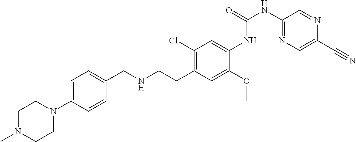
C1=C(N2CCN(C)CC2)C=CC(CNCCC2=C(Cl)C=C(NC(NC3=NC=C(C#N)N=C3)=O)C(OC)=C2)=C1
